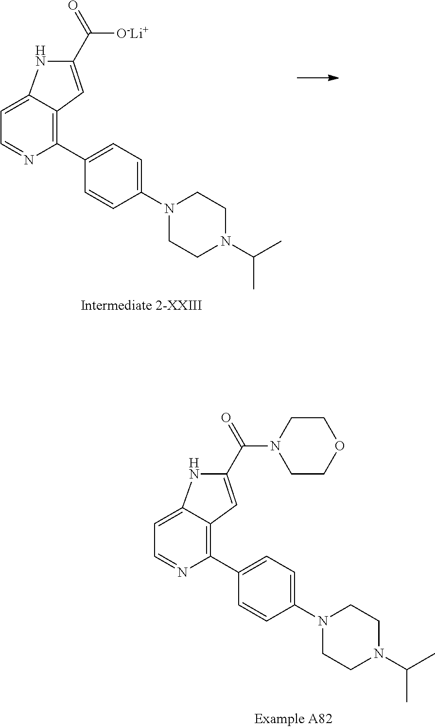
C1(C([O-Li+])=O)=CC2=C(C3=CC=C(N4CCN(C(C)C)CC4)C=C3)N=CC=C2N1.C1(C(N2CCOCC2)=O)=CC2=C(C3=CC=C(N4CCN(C(C)C)CC4)C=C3)N=CC=C2N1
